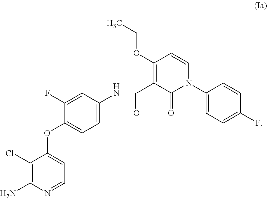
C1(Cl)=C(N)N=CC=C1OC1=CC=C(NC(=O)C2=C(OCC)C=CN(C3=CC=C(F)C=C3)C2=O)C=C1F
